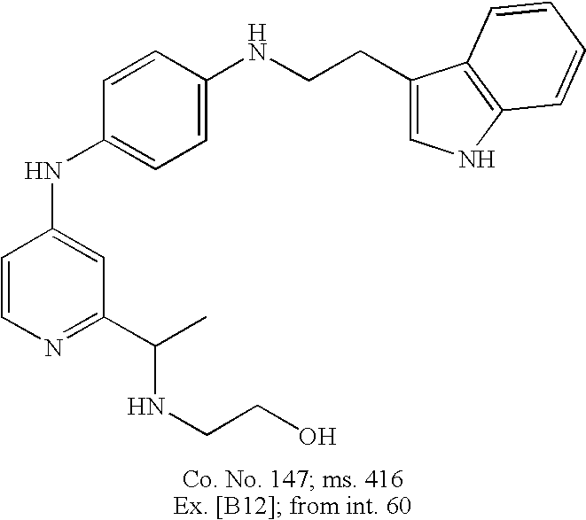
C1=CN=C(C(NCCO)C)C=C1NC1=CC=C(NCCC2=CNC3=C2C=CC=C3)C=C1
